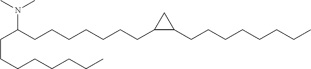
N(C(CCCCCCCC1C(CCCCCCCC)C1)CCCCCCCC)(C)C
